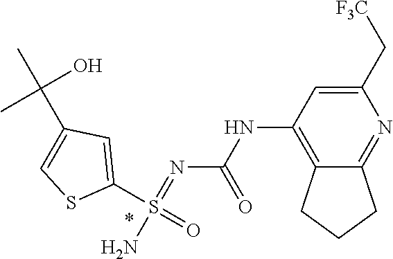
N(=S(=O)(N)C1=CC(C(C)(O)C)=CS1)C(NC1=C2CCCC2=NC(C[F3C])=C1)=O
